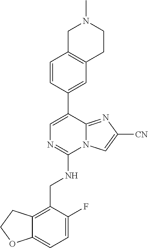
C12=CC=C(F)C(CNC3=NC=C(C4=CC5=C(C=C4)CN(C)CC5)C4=NC([CN])=CN34)=C1CCO2
